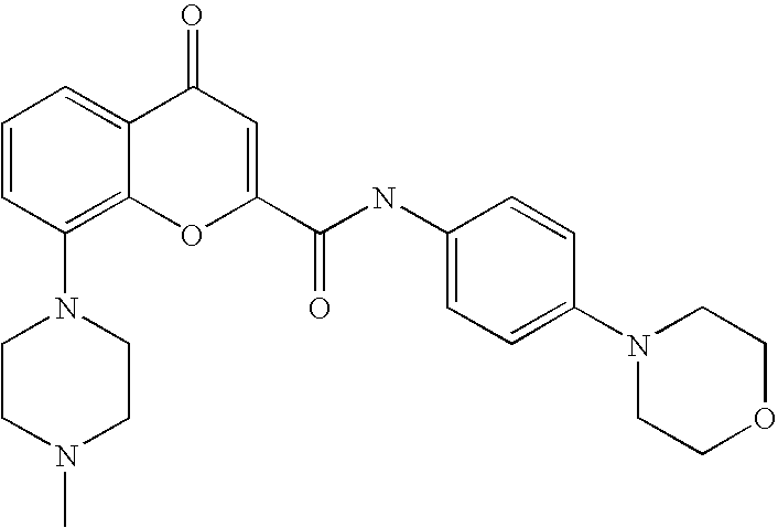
C1CN(C)CCN1C1=C2C(=CC=C1)C(=O)C=C(C(NC1=CC=C(N3CCOCC3)C=C1)=O)O2
